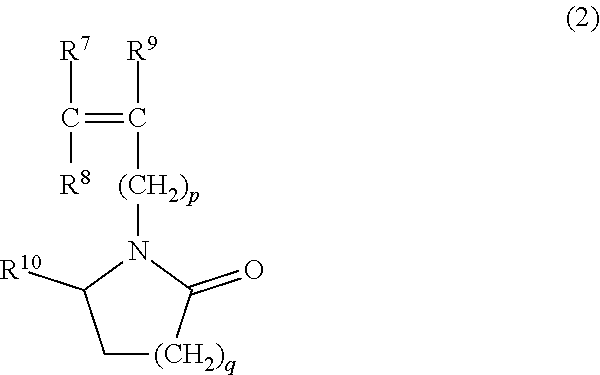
C1[(CH2)q]C(=O)N([(CH2)p]C([R9])=C([R7])[R8])C1[R10]
